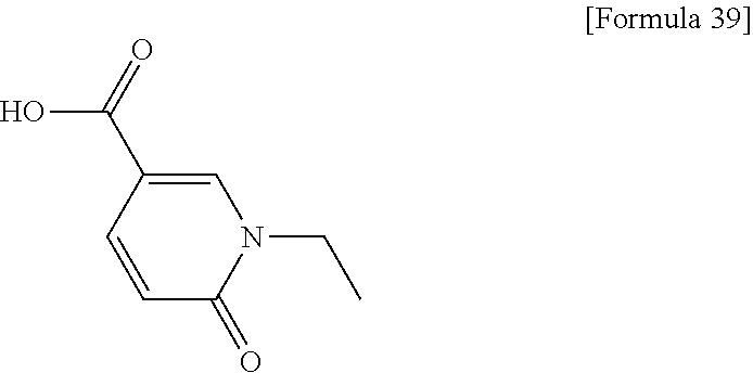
C1=CC(=O)N(CC)C=C1C(=O)O
